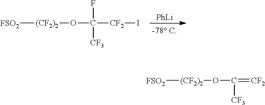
[PhLi].[FSO2][(CF2)2]OC(F)([CF3])[CF2]I.[FSO2][(CF2)2]OC(=[CF2])[CF3]
